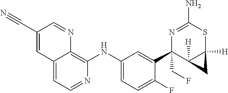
C12=CC=NC(NC3=CC=C(F)C(C4(CF)C5([H])C([H])(SC(N)=N4)C5)=C3)=C1N=CC(C#N)=C2
